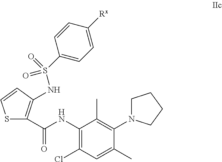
C1(NC(=O)C2=C(NS(C3=CC=C([Rx])C=C3)(=O)=O)C=CS2)=C(Cl)C=C(C)C(N2CCCC2)=C1C
